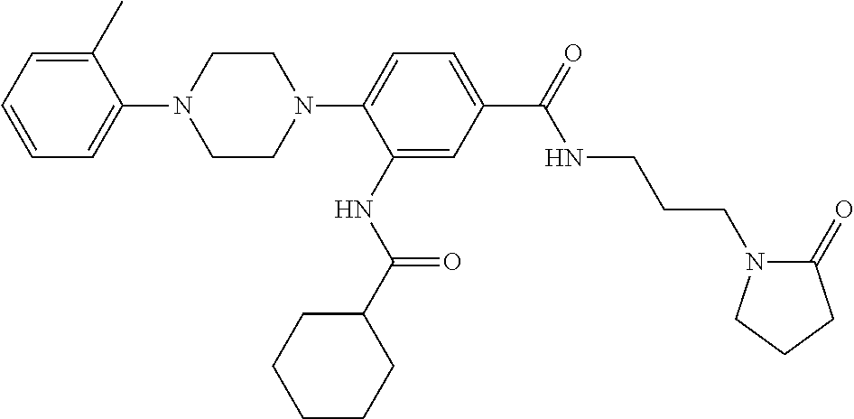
C1CN(C2=CC=C(C(=O)NCCCN3C(=O)CCC3)C=C2NC(C2CCCCC2)=O)CCN1C1=CC=CC=C1C
